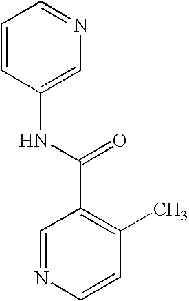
C1=CC(NC(=O)C2=C(C)C=CN=C2)=CN=C1
